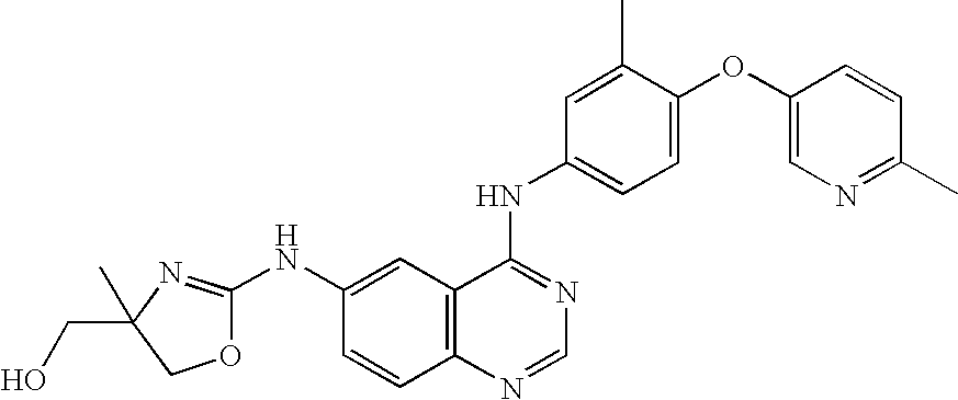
O1C(NC2=CC3=C(C=C2)N=CN=C3NC2=CC=C(OC3=CN=C(C)C=C3)C(C)=C2)=NC(CO)(C)C1
